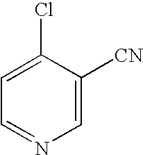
C1=C(Cl)C([CN])=CN=C1
